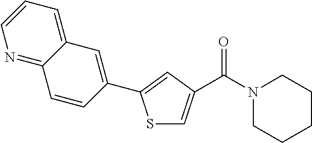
C1(C2=CC(C(N3CCCCC3)=O)=CS2)=CC2=CC=CN=C2C=C1
